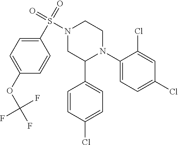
C1(N2CCN(S(=O)(=O)C3=CC=C(OC(F)(F)F)C=C3)CC2C2=CC=C(Cl)C=C2)=CC=C(Cl)C=C1Cl
